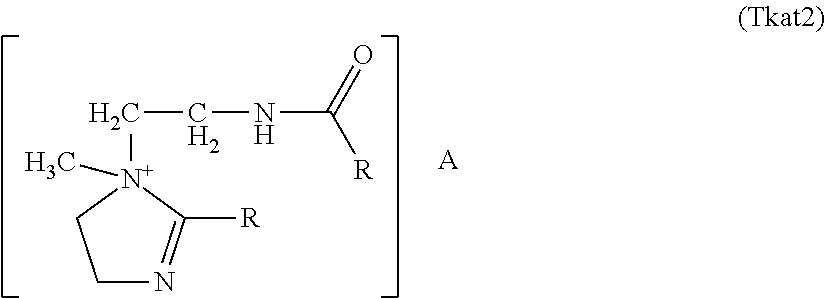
C1N=C([R])[N+](CCNC([R])=O)(C)C1.[A]
